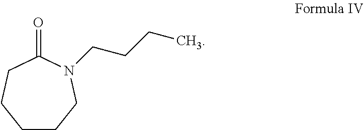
C1CCN(CCCC)C(=O)CC1
